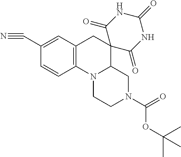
C1(C#N)=CC2=C(C=C1)N1CCN(C(OC(C)(C)C)=O)CC1C1(C2)C(=O)NC(=O)NC1=O
